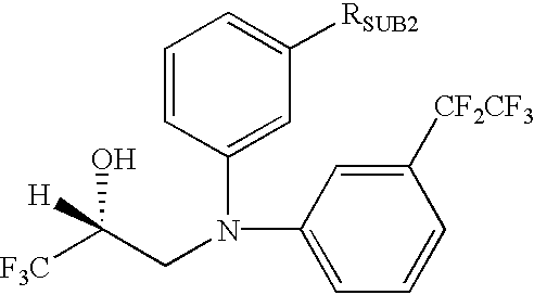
C1=CC(N(CC([F3C])(O)[H])C2=CC=CC([CF2CF3])=C2)=CC([RSUB2])=C1
